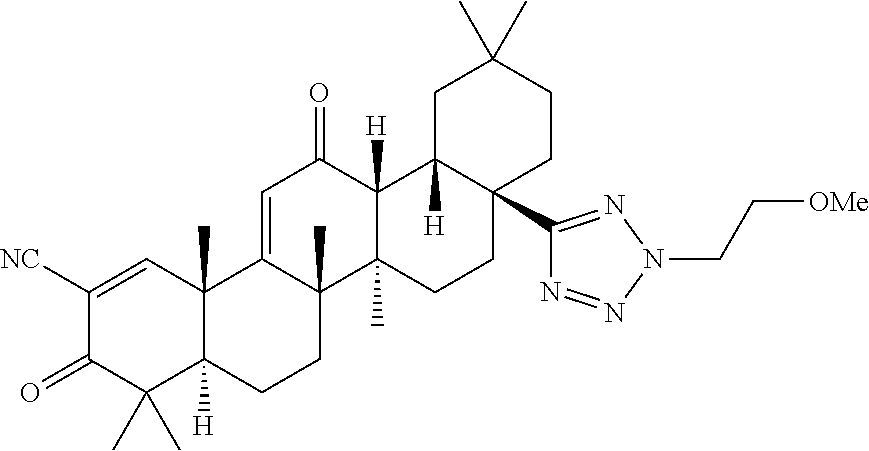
C12(C)C([H])(CCC3(C)C1=CC(=O)C1([H])C3(C)CCC3(C4=NN(CC[OMe])N=N4)C1([H])CC(C)(C)CC3)C(C)(C)C(=O)C([NC])=C2
